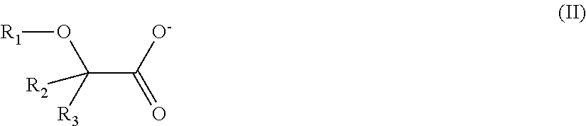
C(C([O-])=O)(O[R1])([R3])[R2]
